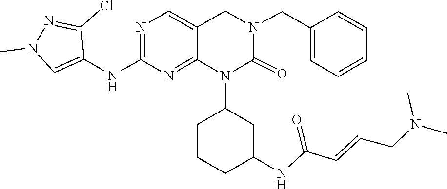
C(=CCN(C)C)C(NC1CCCC(N2C(=O)N(CC3=CC=CC=C3)CC3=CN=C(NC4=CN(C)N=C4Cl)N=C23)C1)=O
